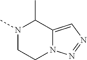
N1(C)CCN2C(=CN=N2)C1C
